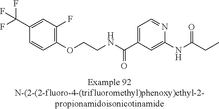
C1(C(F)(F)F)=CC(F)=C(OCCNC(C2=CC=NC(NC(=O)CC)=C2)=O)C=C1
